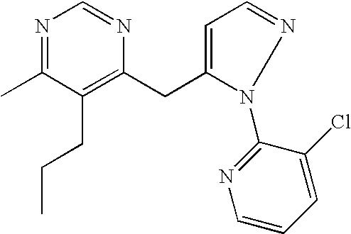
C(C1=C(CCC)C(C)=NC=N1)C1=CC=NN1C1=NC=CC=C1Cl
